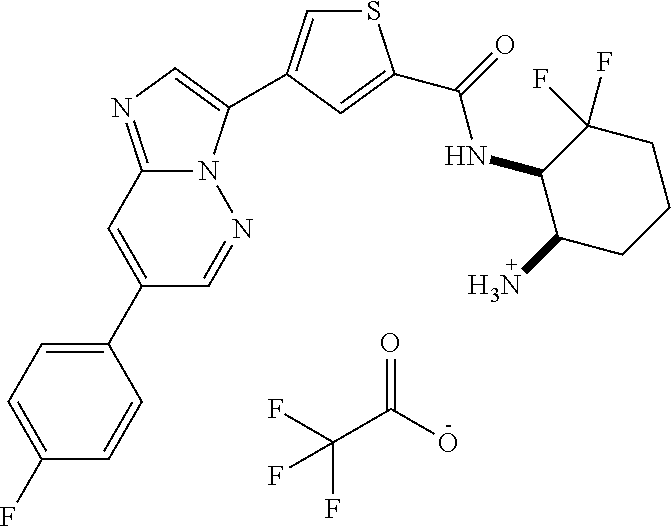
C1(C2=CC=C(F)C=C2)=CC2=NC=C(C3=CSC(C(=O)NC4C(N)CCCC4(F)F)=C3)N2N=C1.FC(F)(C(=O)O)F
